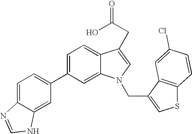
C1(C2=CC=C3C(=C2)NC=N3)=CC=C2C(=C1)N(CC1=CSC3=C1C=C(Cl)C=C3)C=C2CC(O)=O
